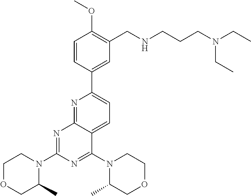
C1=CC(C2=CC=C3C(=N2)N=C(N2CCOCC2C)N=C3N2C(C)COCC2)=CC(CNCCCN(CC)CC)=C1OC
